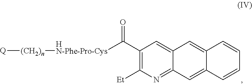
[Q][(CH2)n][HN-Phe-Pro-Cys]C(C1=C([Et])N=C2C(=C1)C=C1C(=C2)C=CC=C1)=O
